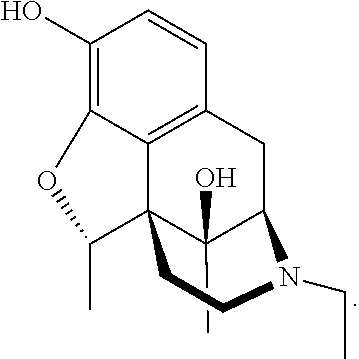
C1(O)=C2C3=C(C=C1)CC1C(O)(C)C3(C(C)O2)CCN1CC
